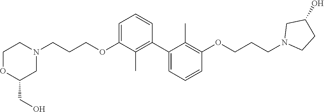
C1=C(OCCCN2CCOC(CO)C2)C(C)=C(C2=CC=CC(OCCCN3CCC(O)C3)=C2C)C=C1
